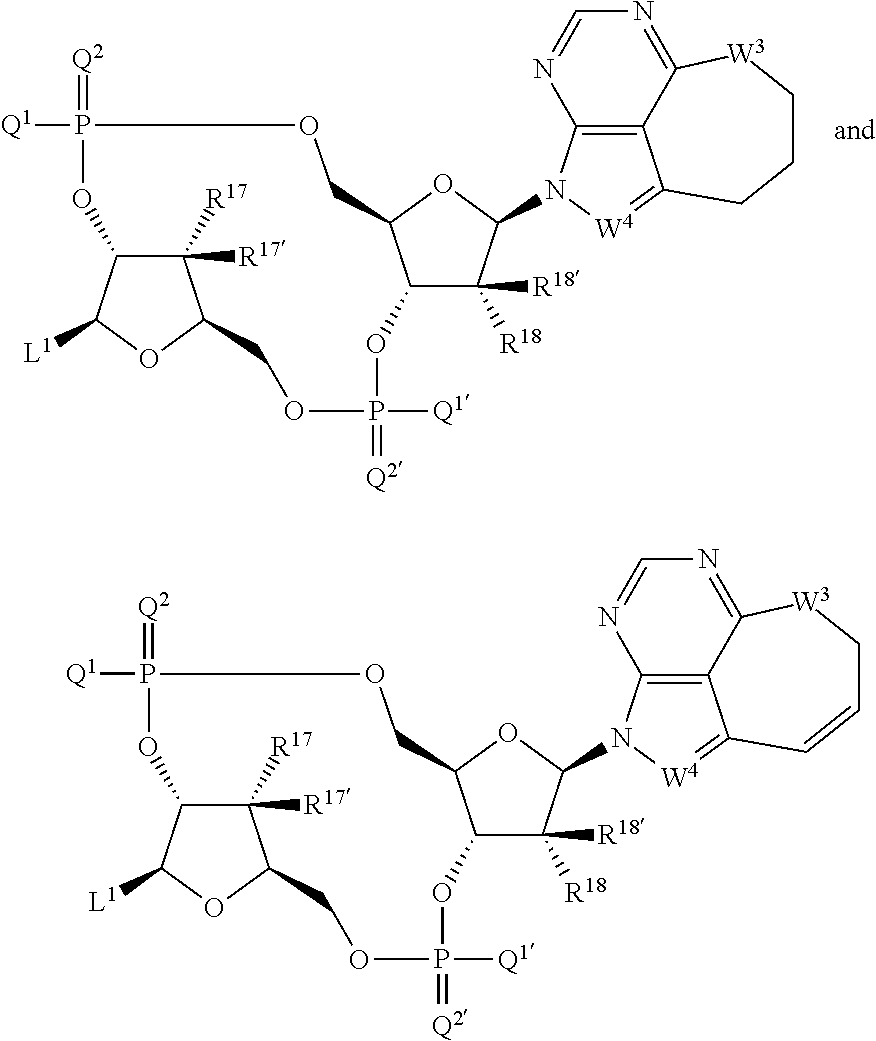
C1([R17])([R17])C2C([L1])OC1COP([Q1])(=[Q2])OC1C([R18])([R18])C(N3C4=C5C(=[W4]3)CCC[W3]C5=NC=N4)OC1COP(=[Q2])([Q1])O2.C12C([L1])OC(COP([Q1])(=[Q2])OC3C([R18])([R18])C(N4C5=C6C(=[W4]4)C=CC[W3]C6=NC=N5)OC3COP(=[Q2])([Q1])O1)C2([R17])[R17]
